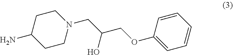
C1CC(N)CCN1CC(COC1=CC=CC=C1)O
